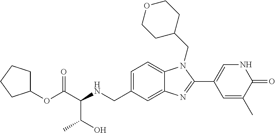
C1(OC(C(NCC2=CC=C3C(=C2)N=C(C2=CNC(=O)C(C)=C2)N3CC2CCOCC2)C(C)O)=O)CCCC1
